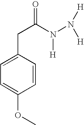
C1=C(CC(N([H])N([H])[H])=O)C=CC(OC)=C1
